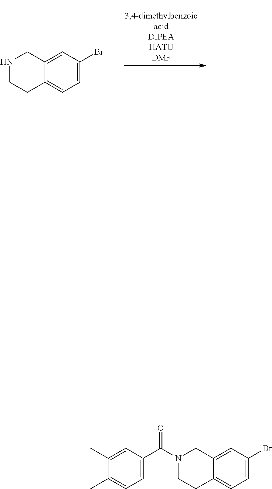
C12=CC(Br)=CC=C1CCNC2.C12=CC(Br)=CC=C1CCN(C(=O)C1=CC=C(C)C(C)=C1)C2
